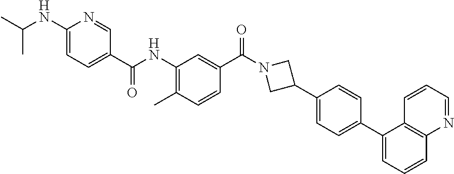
CC1=C(NC(C2=CC=C(NC(C)C)N=C2)=O)C=C(C(N2CC(C3=CC=C(C4=CC=CC5=C4C=CC=N5)C=C3)C2)=O)C=C1
